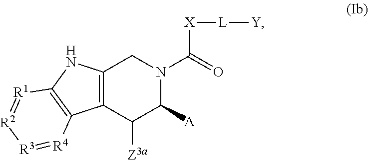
C12=C(CN(C([X][L][Y])=O)C([A])C1[Z3a])NC1=C2[R4]=[R3][R2]=[R1]1
